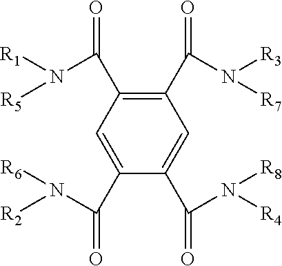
C1(C(=O)N([R3])[R7])=C(C(=O)N([R1])[R5])C=C(C(=O)N([R6])[R2])C(C(=O)N([R4])[R8])=C1
